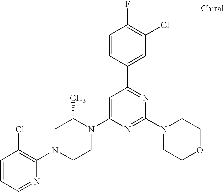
C1=CC=NC(N2CCN(C3=CC(C4=CC(Cl)=C(F)C=C4)=NC(N4CCOCC4)=N3)C(C)C2)=C1Cl
